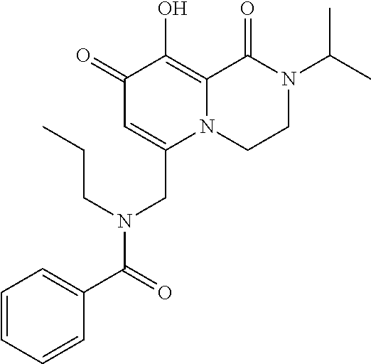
C1(=O)C=C(CN(C(C2=CC=CC=C2)=O)CCC)N2C(=C1O)C(=O)N(C(C)C)CC2
